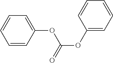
C1=CC=CC(OC(OC2=CC=CC=C2)=O)=C1
